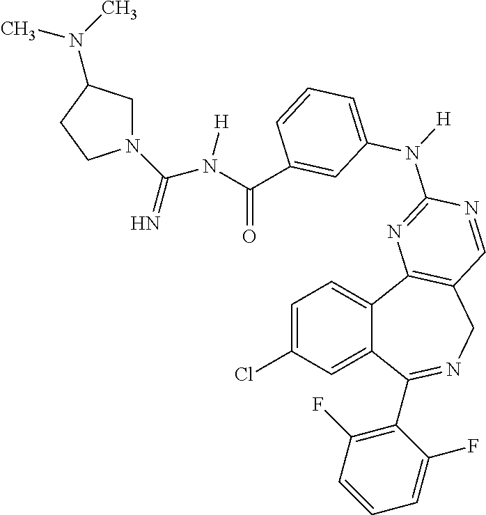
C1=C(Cl)C=C2C(=C1)C1=C(CN=C2C2=C(F)C=CC=C2F)C=NC(N([H])C2=CC=CC(C(N([H])C(=N)N3CC(N(C)C)CC3)=O)=C2)=N1
